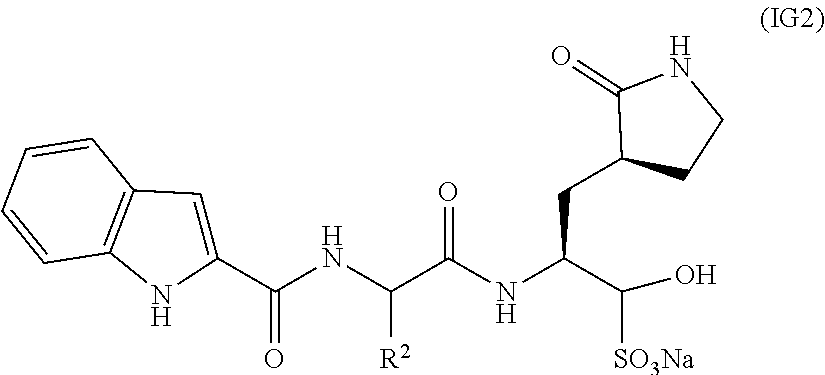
C1(C(NC(C(NC(C([SO3Na])O)CC2C(=O)NCC2)=O)[R2])=O)=CC2=C(N1)C=CC=C2
